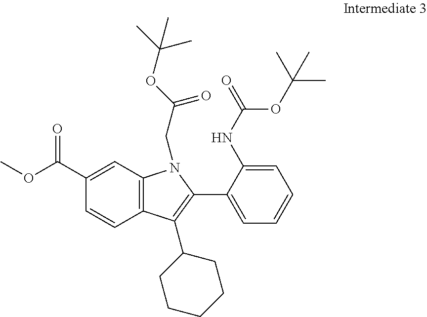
C1(C(OC)=O)=CC2=C(C=C1)C(C1CCCCC1)=C(C1=CC=CC=C1NC(OC(C)(C)C)=O)N2CC(OC(C)(C)C)=O
